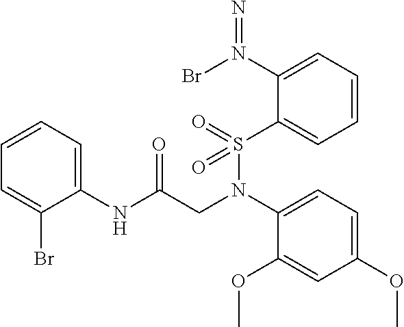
C1(NC(CN(C2=CC=C(OC)C=C2OC)S(=O)(C2=CC=CC=C2N(Br)=N)=O)=O)=CC=CC=C1Br
